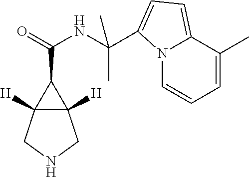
C12([H])C([H])(CNC1)C2C(=O)NC(C1=CC=C2N1C=CC=C2C)(C)C
